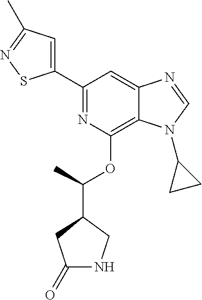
C1(C2=NC(OC(C3CC(=O)NC3)C)=C3C(=C2)N=CN3C2CC2)=CC(C)=NS1
